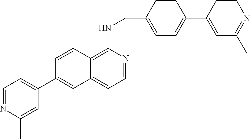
C1=NC(C)=CC(C2=CC3=CC=NC(NCC4=CC=C(C5=CC(C)=NC=C5)C=C4)=C3C=C2)=C1
